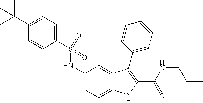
C1(S(NC2=CC=C3C(=C2)C(C2=CC=CC=C2)=C(C(NCCC)=O)N3)(=O)=O)=CC=C(C(C)(C)C)C=C1
